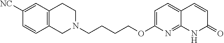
C1N(CCCCOC2=CC=C3C(=N2)NC(=O)C=C3)CCC2=C1C=CC([NC])=C2
